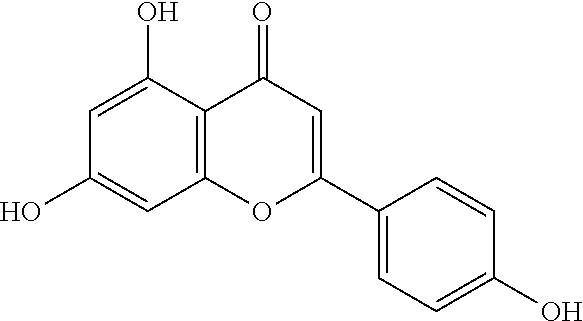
C1(O)=CC2=C(C(O)=C1)C(=O)C=C(C1=CC=C(O)C=C1)O2
